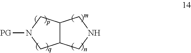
C12C(CN([PG])C1)CNC2
